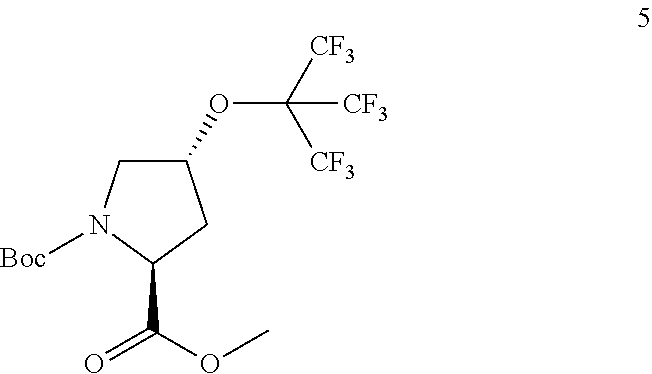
C1(OC([CF3])([CF3])[CF3])CN([Boc])C(C(OC)=O)C1
